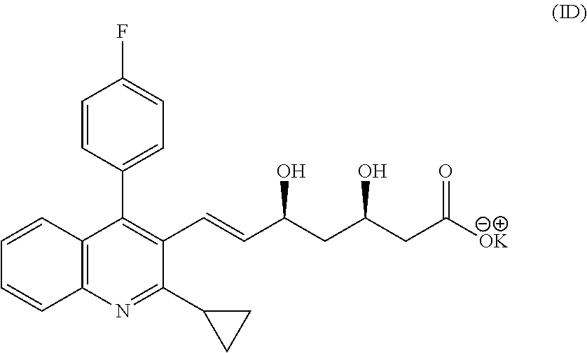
C1=CC2=C(C=C1)N=C(C1CC1)C(C=CC(CC(CC([OK])=O)O)O)=C2C1=CC=C(F)C=C1
